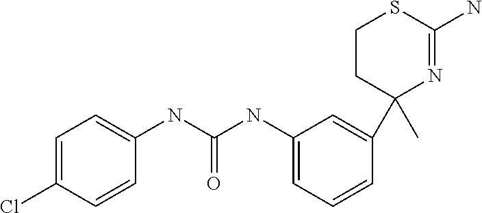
N(C1=CC=CC(C2(C)N=C(N)SCC2)=C1)C(NC1=CC=C(Cl)C=C1)=O
